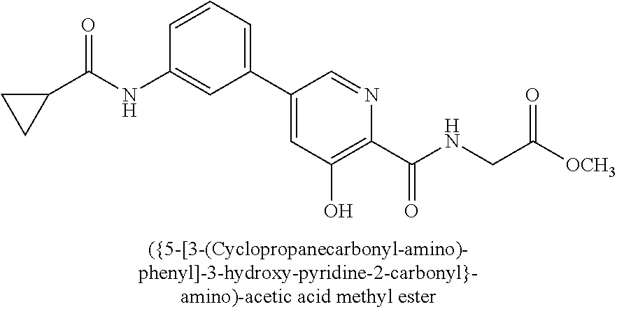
C1(C2=CC(O)=C(C(NCC([OCH3])=O)=O)N=C2)=CC=CC(NC(C2CC2)=O)=C1
